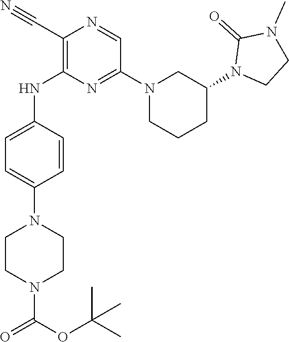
C1(C#N)=C(NC2=CC=C(N3CCN(C(OC(C)(C)C)=O)CC3)C=C2)N=C(N2CCCC(N3CCN(C)C3=O)C2)C=N1
